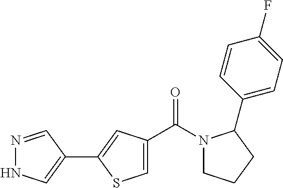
N1=CC(C2=CC(C(N3CCCC3C3=CC=C(F)C=C3)=O)=CS2)=CN1
